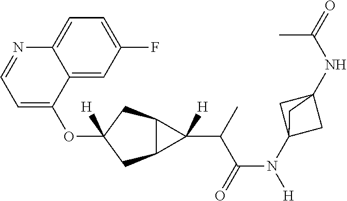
O(C1([H])CC2C(C1)C2(C(C(N([H])C12CC(NC(=O)C)(C1)C2)=O)C)[H])C1=CC=NC2=CC=C(F)C=C12
